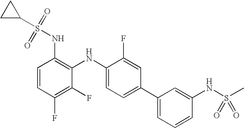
C1C(S(=O)(=O)NC2=C(NC3=CC=C(C4=CC=CC(NS(C)(=O)=O)=C4)C=C3F)C(F)=C(F)C=C2)C1
